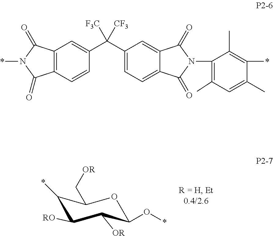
O1C(O*)C([OR])C([RO])C(*)C1C[OR].C12=C(C=CC(C(C3=CC=C4C(=C3)C(=O)N(C3=C(C)C=C(C)C(*)=C3C)C4=O)([F3C])[CF3])=C1)C(=O)N(*)C2=O
